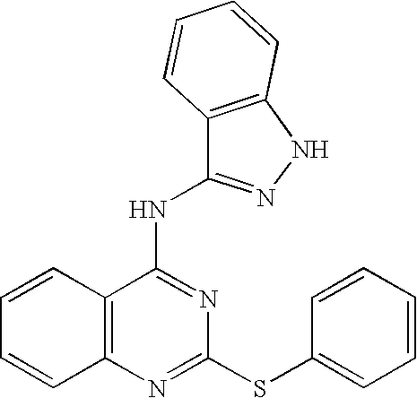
C1=CC2=C(C=C1)N=C(SC1=CC=CC=C1)N=C2NC1=NNC2=C1C=CC=C2
